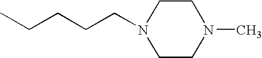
C1CN(C)CCN1CCCCC
